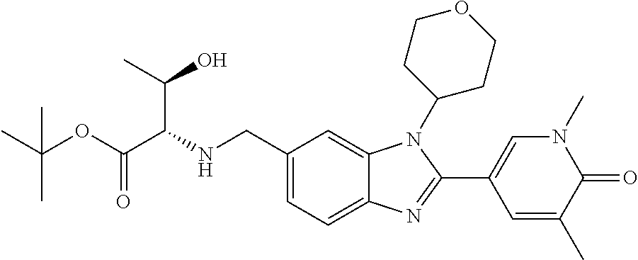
C1(CNC(C(OC(C)(C)C)=O)C(O)C)=CC=C2C(=C1)N(C1CCOCC1)C(C1=CN(C)C(=O)C(C)=C1)=N2
